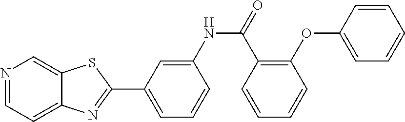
C1=C(NC(=O)C2=C(OC3=CC=CC=C3)C=CC=C2)C=CC=C1C1=NC2=CC=NC=C2S1
